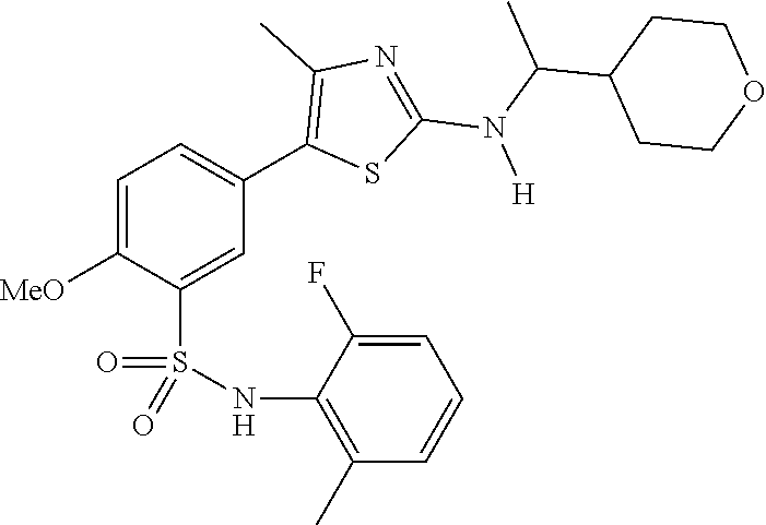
C1=C([MeO])C(S(NC2=C(C)C=CC=C2F)(=O)=O)=CC(C2=C(C)N=C(N(C(C)C3CCOCC3)[H])S2)=C1
